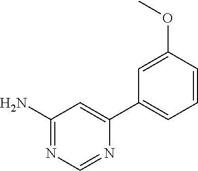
C1(N)=NC=NC(C2=CC=CC(OC)=C2)=C1
